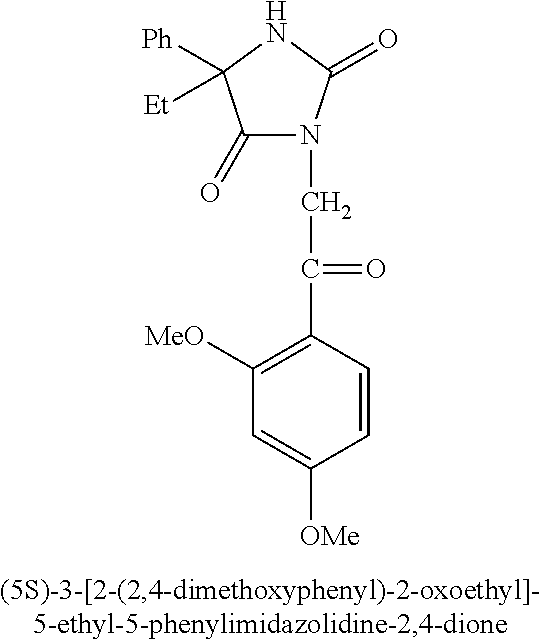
C1(=O)N(CC(C2=C([MeO])C=C([OMe])C=C2)=O)C(=O)NC1([Ph])[Et]
